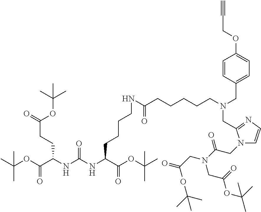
O(C(C(NC(NC(C(OC(C)(C)C)=O)CCCCNC(=O)CCCCCN(CC1=CC=C(OCC#C)C=C1)CC1=NC=CN1CC(N(CC(=O)OC(C)(C)C)CC(=O)OC(C)(C)C)=O)=O)CCC(=O)OC(C)(C)C)=O)C(C)(C)C
